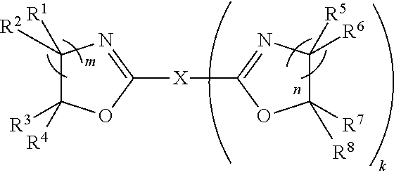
C1([R1])([R2])C([R3])([R4])OC([X]C2=NC([R5])([R6])C([R7])([R8])O2)=N1
